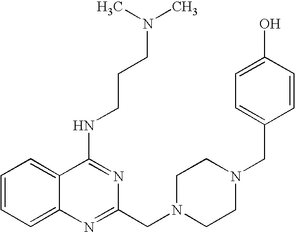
C1=CC=C2C(=C1)C(NCCCN(C)C)=NC(CN1CCN(CC3=CC=C(O)C=C3)CC1)=N2
